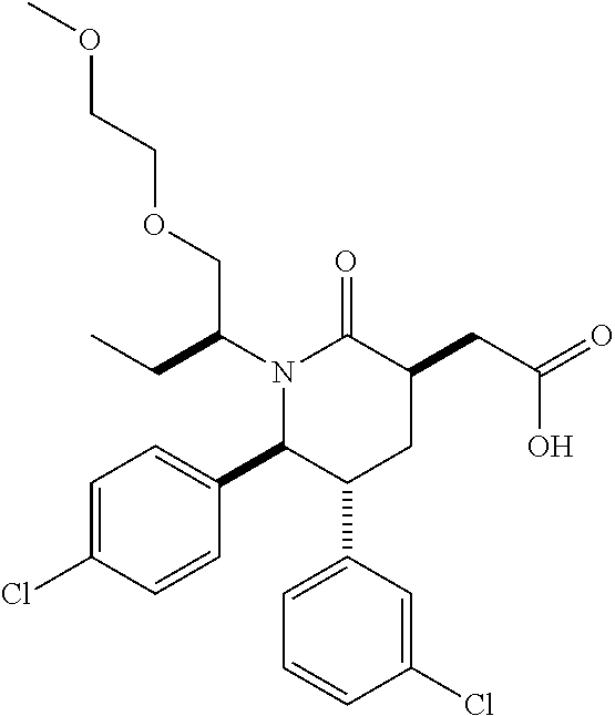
N1(C(CC)COCCOC)C(C2=CC=C(Cl)C=C2)C(C2=CC=CC(Cl)=C2)CC(CC(=O)O)C1=O
